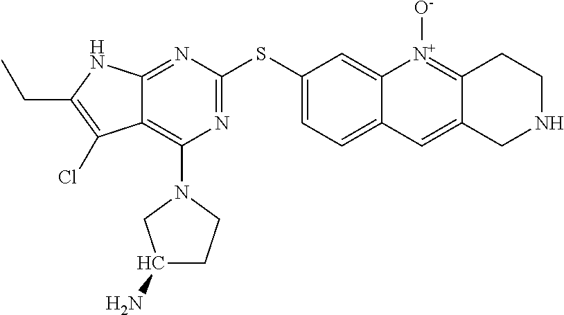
C1(SC2=CC=C3C(=C2)[N+]([O-])=C2C(=C3)CNCC2)=NC(N2CC(N)CC2)=C2C(=N1)NC(CC)=C2Cl
